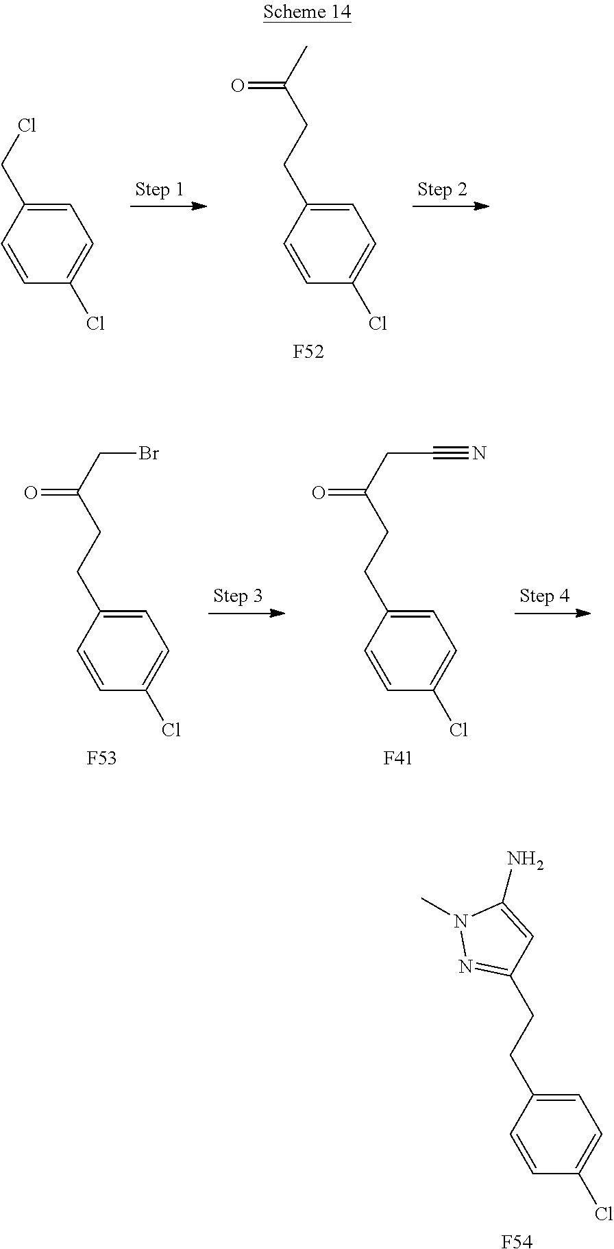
C1=C(CCC(C)=O)C=CC(Cl)=C1.[F52].C1=C(CCl)C=CC(Cl)=C1.C1=C(CCC(CBr)=O)C=CC(Cl)=C1.[F53].C1=C(CCC(CC#N)=O)C=CC(Cl)=C1.[F41].C1=C(CCC2=NN(C)C(N)=C2)C=CC(Cl)=C1.[F54]
